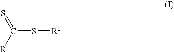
S(C(=S)[R])[R1]
